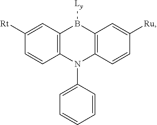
C1([Rt])=CC2=C(C=C1)N(C1=CC=CC=C1)C1=C(B2[Ly])C=C([Ru])C=C1
